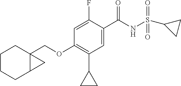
C1=C(F)C(C(NS(=O)(=O)C2CC2)=O)=CC(C2CC2)=C1OCC12CCCCC1C2
